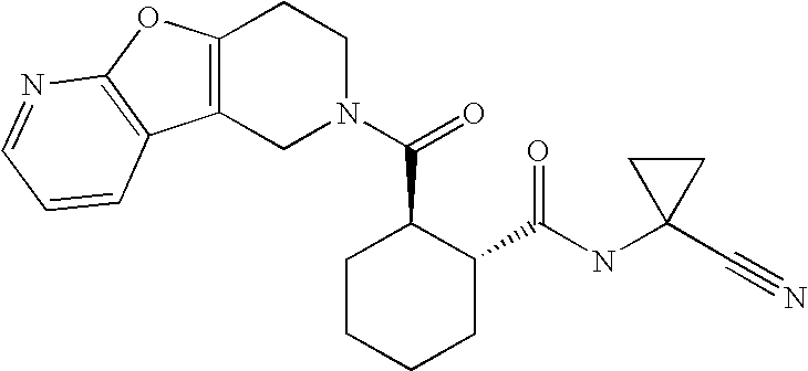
C12=C(CN(C(=O)C3CCCCC3C(NC3(C#N)CC3)=O)CC1)C1=C(O2)N=CC=C1
